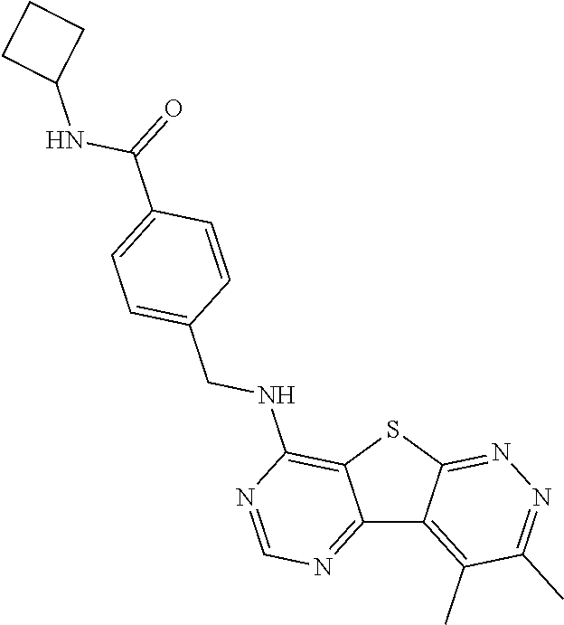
C12=NC=NC(NCC3=CC=C(C(NC4CCC4)=O)C=C3)=C1SC1=NN=C(C)C(C)=C21
